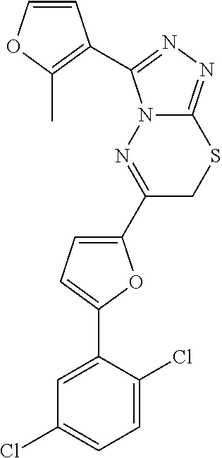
C1=COC(C)=C1C1=NN=C2N1N=C(C1=CC=C(C3=CC(Cl)=CC=C3Cl)O1)CS2
